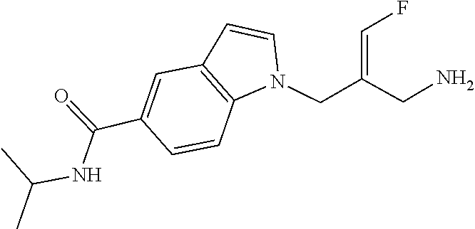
N(C(C1=CC2=C(N(CC(=CF)CN)C=C2)C=C1)=O)C(C)C
